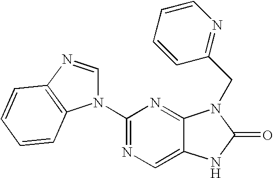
C12=CN=C(N3C=NC4=C3C=CC=C4)N=C1N(CC1=NC=CC=C1)C(=O)N2
